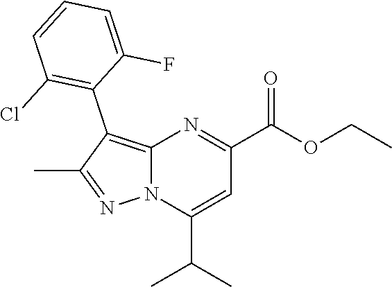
C12=C(C3=C(Cl)C=CC=C3F)C(C)=NN1C(C(C)C)=CC(C(OCC)=O)=N2
